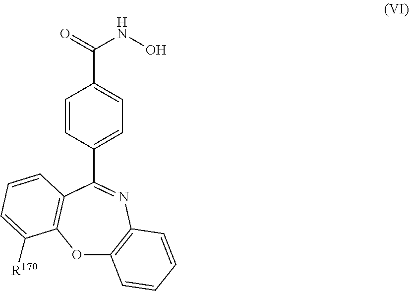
O1C2=C(N=C(C3=CC=C(C(=O)NO)C=C3)C3=C1C([R170])=CC=C3)C=CC=C2
